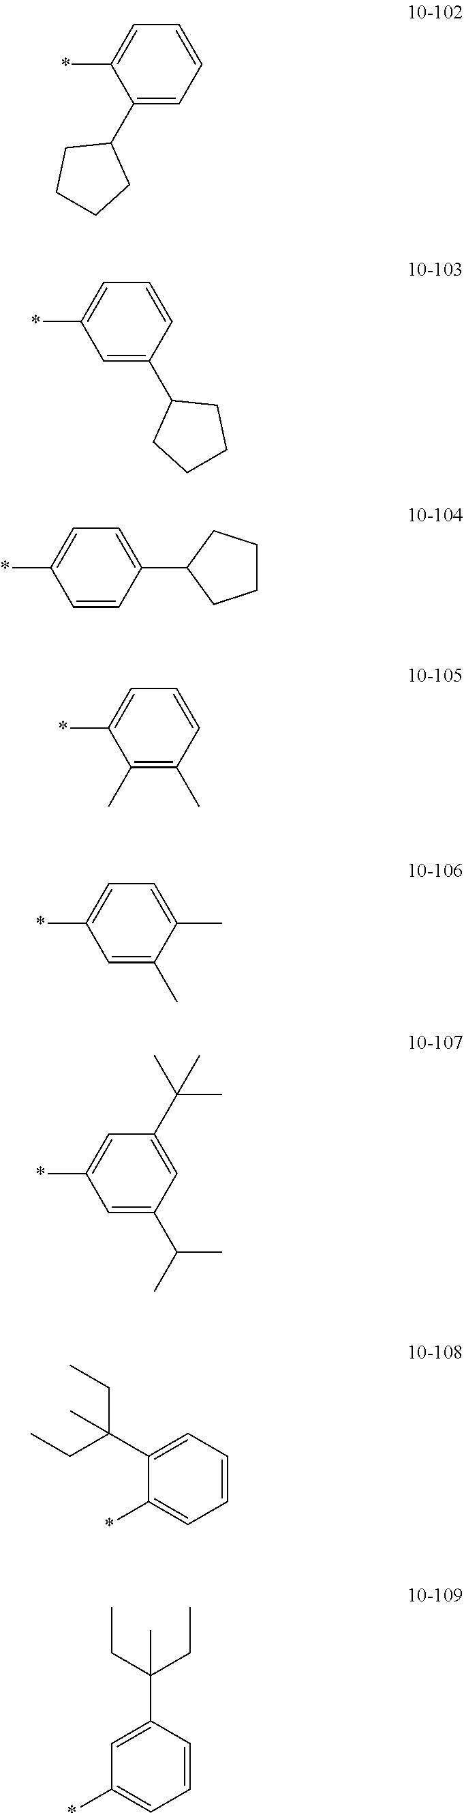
C1(C2CCCC2)=CC=CC=C1*.C1=C(C2CCCC2)C=CC=C1*.C1=CC(C2CCCC2)=CC=C1*.C1(C)=C(C)C=CC=C1*.C1=C(C)C(C)=CC=C1*.C1=C(C(C)C)C=C(C(C)(C)C)C=C1*.C1=C(C(CC)(CC)C)C(*)=CC=C1.C1(C(CC)(CC)C)=CC(*)=CC=C1
